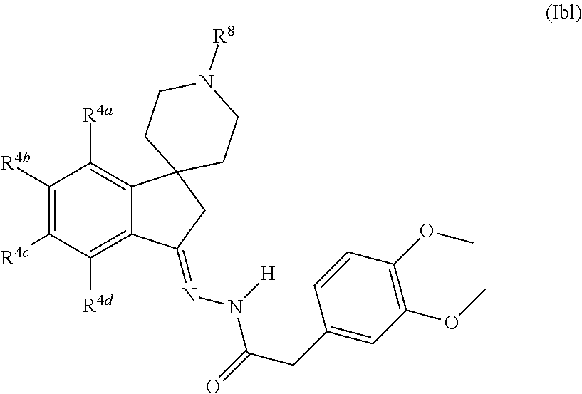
C1([R4b])=C([R4c])C([R4d])=C2C(=C1[R4a])C1(CC2=NN([H])C(CC2=CC(OC)=C(OC)C=C2)=O)CCN([R8])CC1
